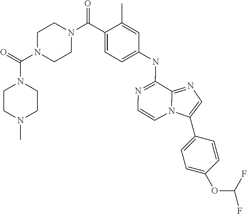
C1(OC(F)F)=CC=C(C2=CN=C3N2C=CN=C3NC2=CC=C(C(N3CCN(C(N4CCN(C)CC4)=O)CC3)=O)C(C)=C2)C=C1
